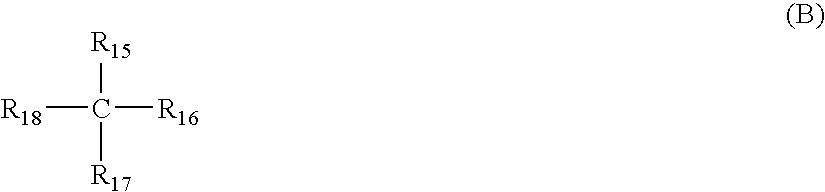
[R15]C([R17])([R16])[R18]
